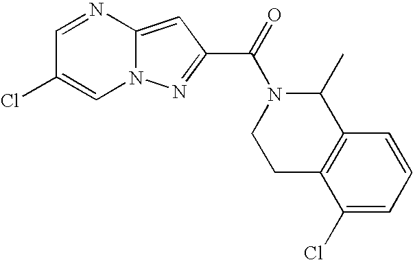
N1=CC(Cl)=CN2C1=CC(C(=O)N1CCC3=C(C1C)C=CC=C3Cl)=N2
